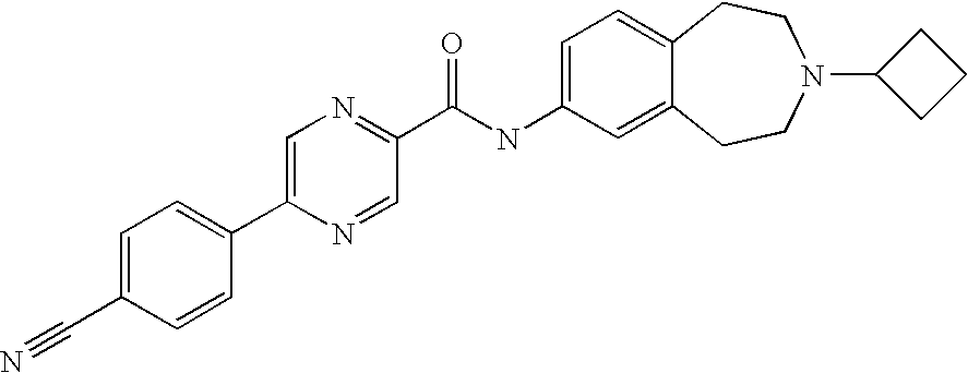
C1=C(C#N)C=CC(C2=CN=C(C(NC3=CC=C4C(=C3)CCN(C3CCC3)CC4)=O)C=N2)=C1
